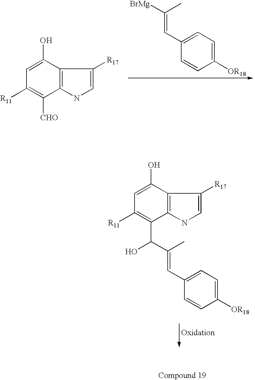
C1=C(O)C2=C(C([CHO])=C1[R11])NC=C2[R17].C1([OR18])=CC=C(C=C([BrMg])C)C=C1.C1=C(O)C2=C(C(C(O)C(=CC3=CC=C([OR18])C=C3)C)=C1[R11])NC=C2[R17]
